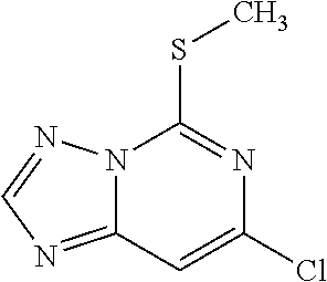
ClC1=CC2=NC=NN2C(SC)=N1
